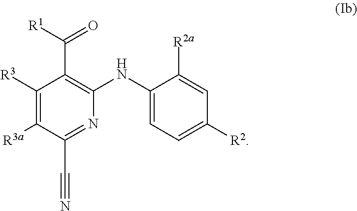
C1([R3])=C([R3a])C(C#N)=NC(NC2=CC=C([R2])C=C2[R2a])=C1C(=O)[R1]
